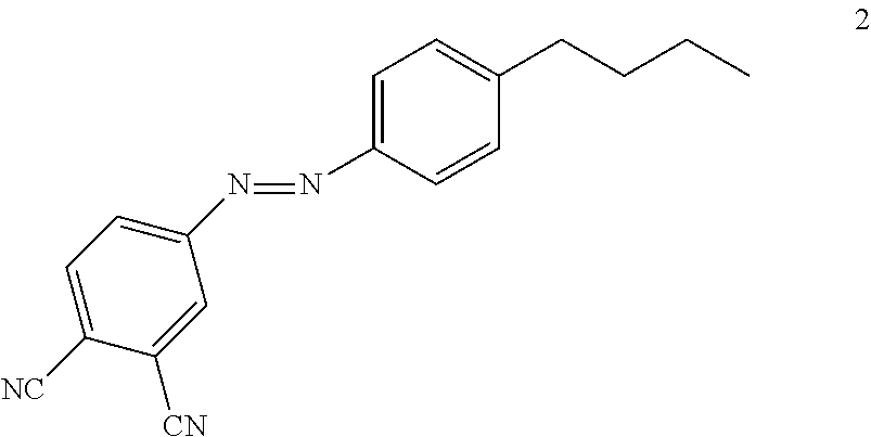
C1=C(N=NC2=CC=C([NC])C([CN])=C2)C=CC(CCCC)=C1
